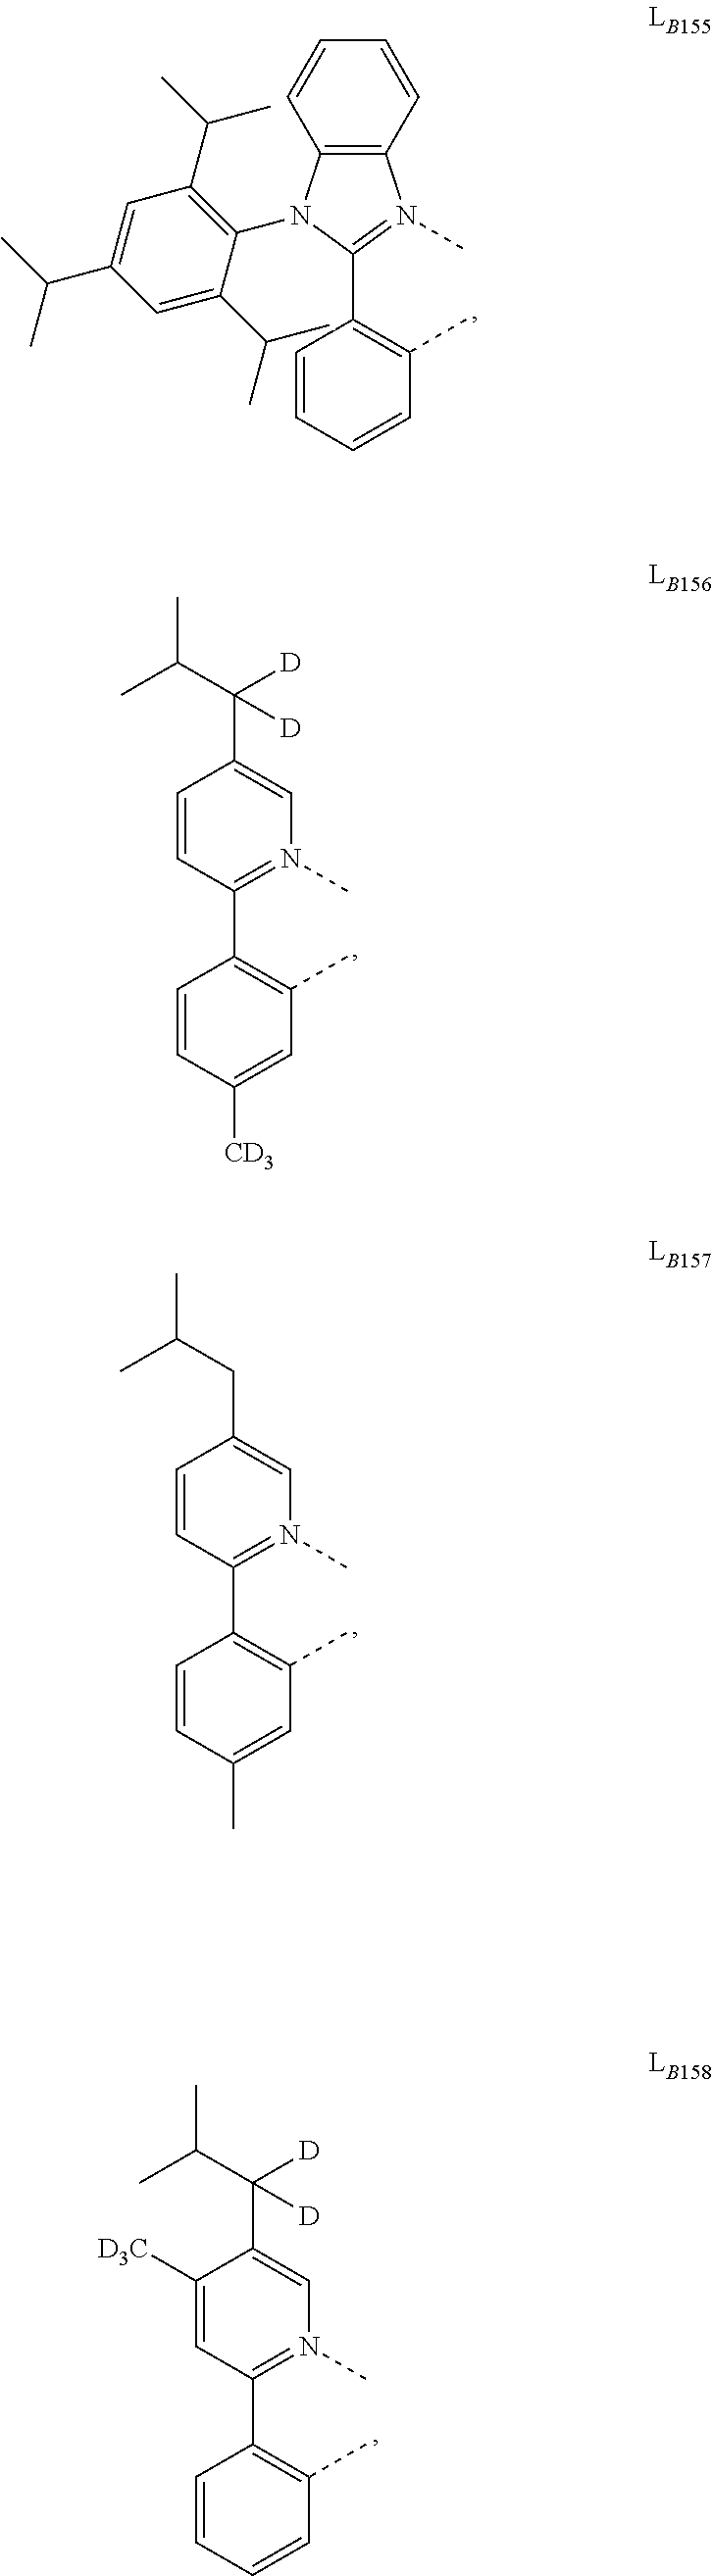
C12=C(C=CC=C1)N(C)=C(C1=C(C)C=CC=C1)N2C1=C(C(C)C)C=C(C(C)C)C=C1C(C)C.C1=CC(C2=C(C)C=C([CD3])C=C2)=N(C)C=C1C(C(C)C)([D])[D].C1=CC(C2=C(C)C=C(C)C=C2)=N(C)C=C1CC(C)C.C1([D3C])=CC(C2=C(C)C=CC=C2)=N(C)C=C1C(C(C)C)([D])[D]
